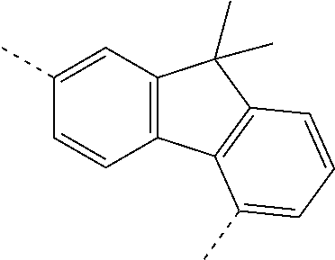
C1=C(C)C=CC2=C1C(C)(C)C1=C2C(C)=CC=C1
